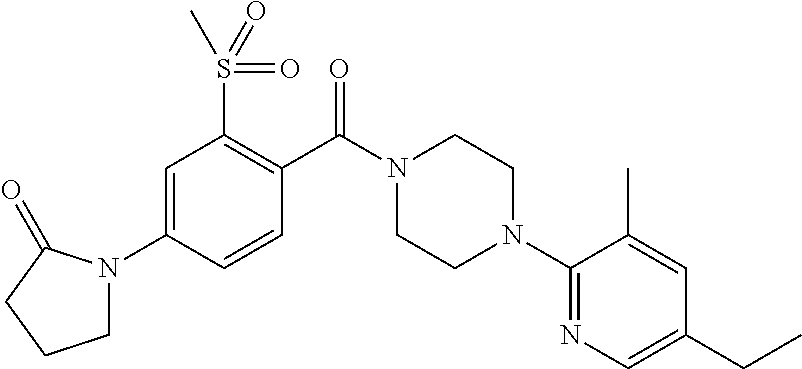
C1=C(N2CCCC2=O)C=CC(C(N2CCN(C3=NC=C(CC)C=C3C)CC2)=O)=C1S(=O)(=O)C
